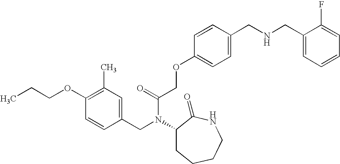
C1(CN(C(COC2=CC=C(CNCC3=CC=CC=C3F)C=C2)=O)C2CCCCNC2=O)=CC(C)=C(OCCC)C=C1
